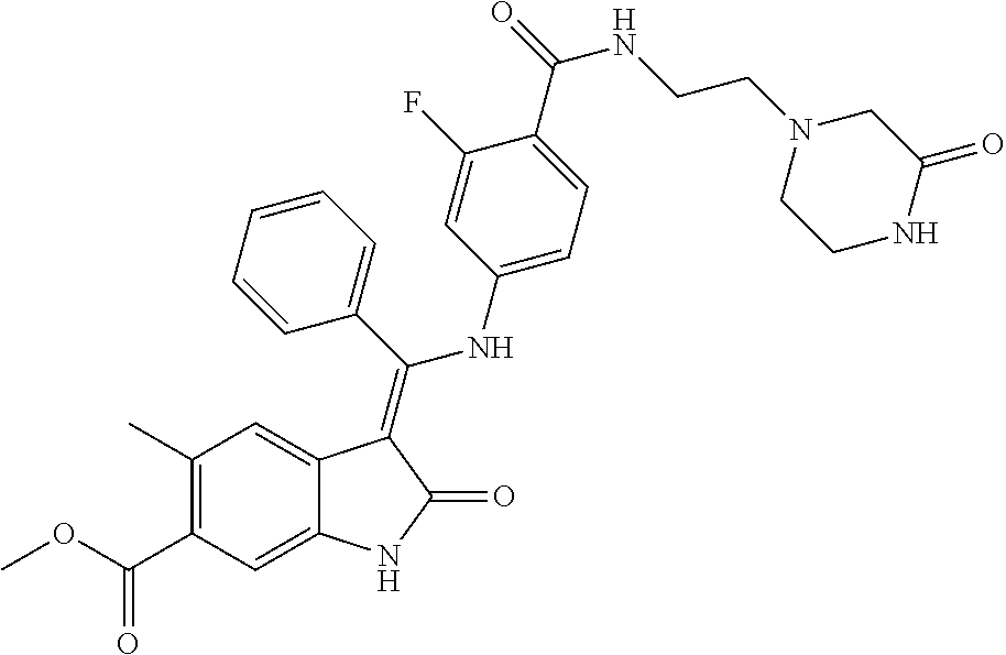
C1(C)=C(C(OC)=O)C=C2C(=C1)C(=C(C1=CC=CC=C1)NC1=CC=C(C(=O)NCCN3CCNC(=O)C3)C(F)=C1)C(=O)N2
